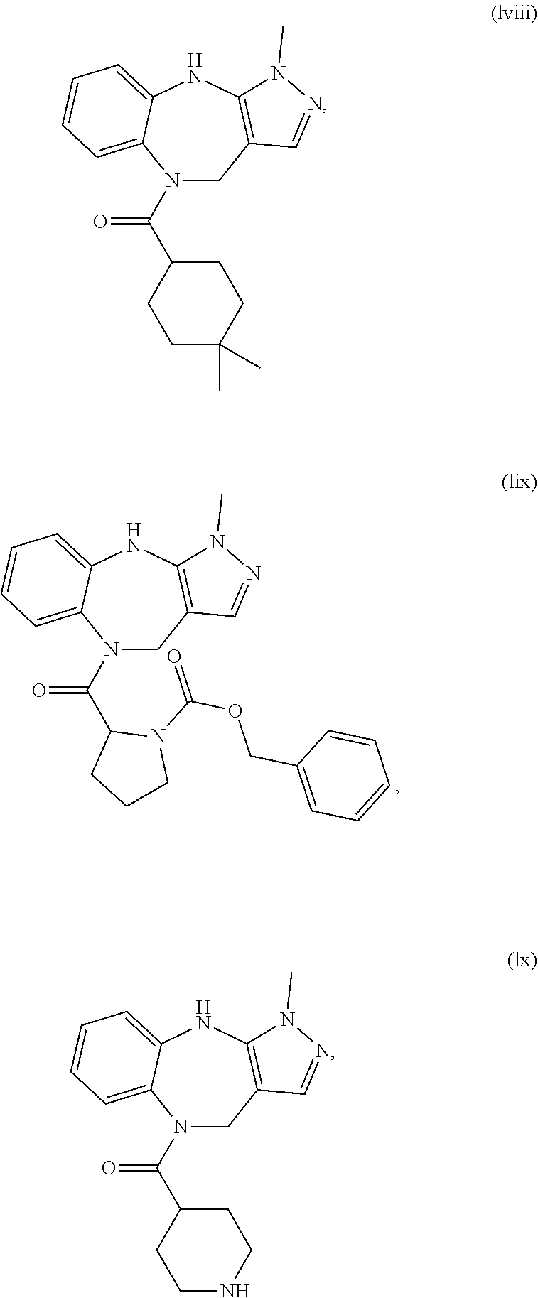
N1(C(=O)C2CCCN2C(=O)OCC2=CC=CC=C2)CC2=C(NC3=CC=CC=C13)N(C)N=C2.N1(C(=O)C2CCC(C)(C)CC2)CC2=C(NC3=CC=CC=C13)N(C)N=C2.N1(C(=O)C2CCNCC2)CC2=C(NC3=CC=CC=C13)N(C)N=C2
